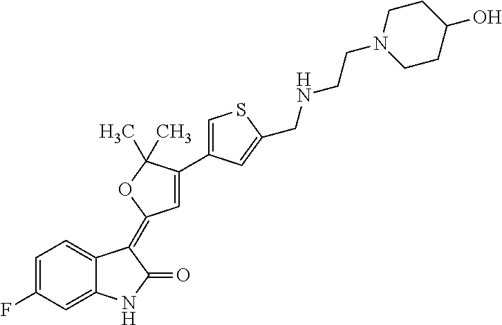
C1=C(F)C=C2C(=C1)C(=C1C=C(C3=CSC(CNCCN4CCC(O)CC4)=C3)C(C)(C)O1)C(=O)N2
